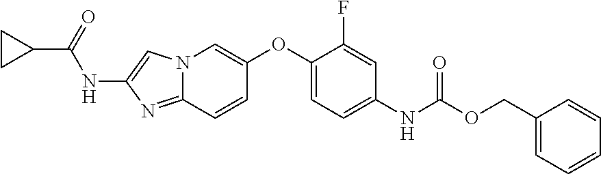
C1(OC2=CN3C(=NC(NC(C4CC4)=O)=C3)C=C2)=CC=C(NC(=O)OCC2=CC=CC=C2)C=C1F
